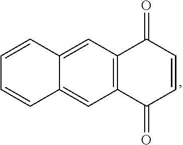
C12=C(C=C3C(=C1)C=CC=C3)C(=O)C=CC2=O
